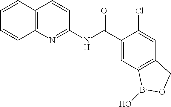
C12=C(N=C(NC(C3=CC4=C(C=C3Cl)COB4O)=O)C=C1)C=CC=C2
